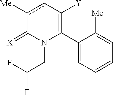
C1(C2=C([Y])cc([Me])C(=[X])N2CC(F)F)=CC=CC=C1[Me]
